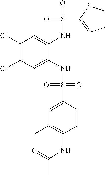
C1(Cl)=C(Cl)C=C(NS(=O)(=O)C2=CC(C)=C(NC(C)=O)C=C2)C(NS(=O)(C2=CC=CS2)=O)=C1
